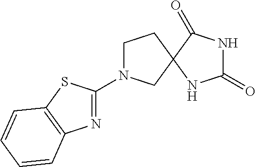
C1N(C2=NC3=C(S2)C=CC=C3)CC2(C1)NC(=O)NC2=O
